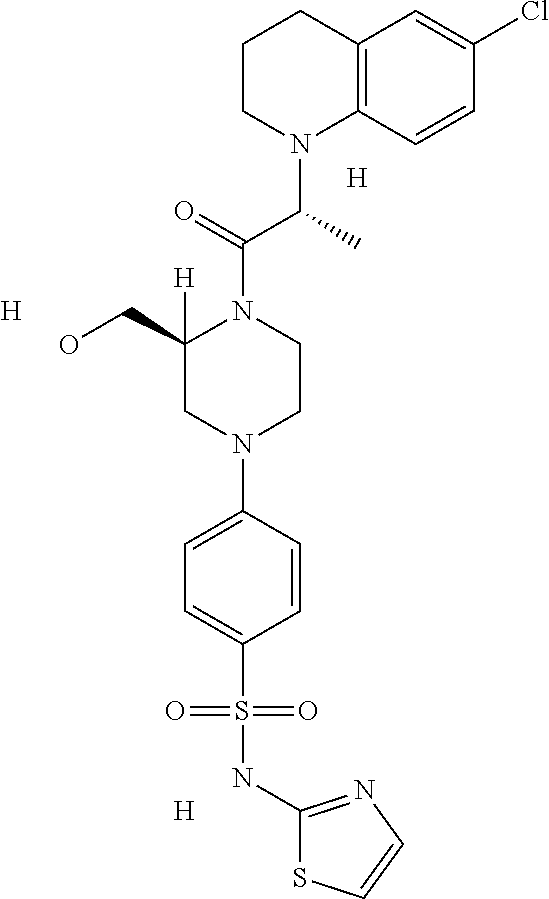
C12=C(C=CC(Cl)=C1)N(C(C(=O)N1CCN(C3=CC=C(S(NC4=NC=CS4)(=O)=O)C=C3)CC1([H])CO)C)CCC2.[H].[H].[H]
